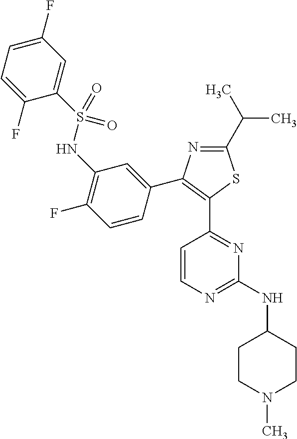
N1=C(C(C)C)SC(C2=NC(NC3CCN(C)CC3)=NC=C2)=C1C1=CC(NS(C2=CC(F)=CC=C2F)(=O)=O)=C(F)C=C1
